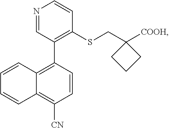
N1=CC(C2=C3C(=C([CN])C=C2)C=CC=C3)=C(SCC2([COOH])CCC2)C=C1
